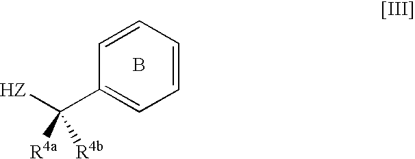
C1=CC=CC(C([HZ])([R4b])[R4a])=C1.B
